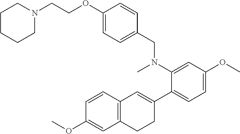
C1(CN(C2=CC(OC)=CC=C2C2=CC3=C(CC2)C=C(OC)C=C3)C)=CC=C(OCCN2CCCCC2)C=C1
